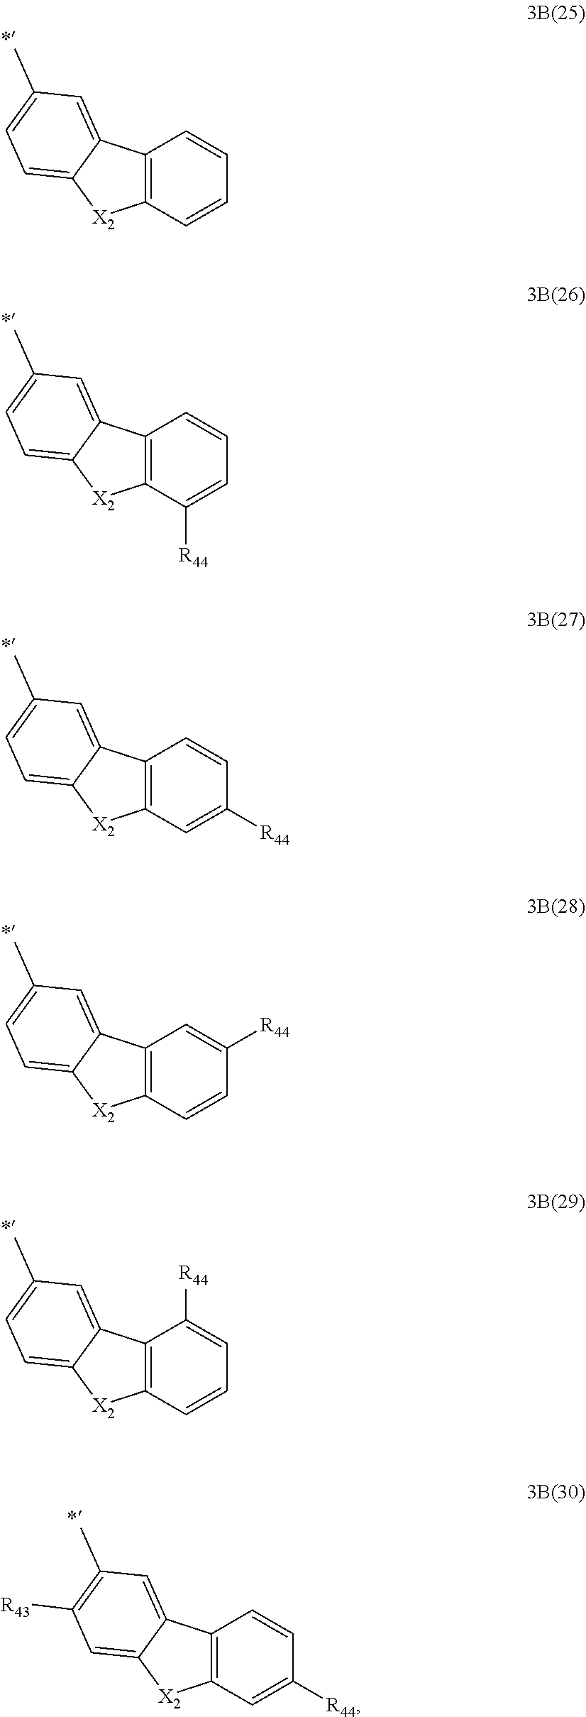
C12=C(C=CC=C1)[X2]C1=CC=C(C)C=C21.C12=C(C([R44])=CC=C1)[X2]C1=CC=C(C)C=C21.C12=C(C=C([R44])C=C1)[X2]C1=CC=C(C)C=C21.C12=C(C=CC([R44])=C1)[X2]C1=CC=C(C)C=C21.C12=C(C=CC=C1[R44])[X2]C1=CC=C(C)C=C21.C12=C(C=C([R44])C=C1)[X2]C1=CC([R43])=C(C)C=C21
